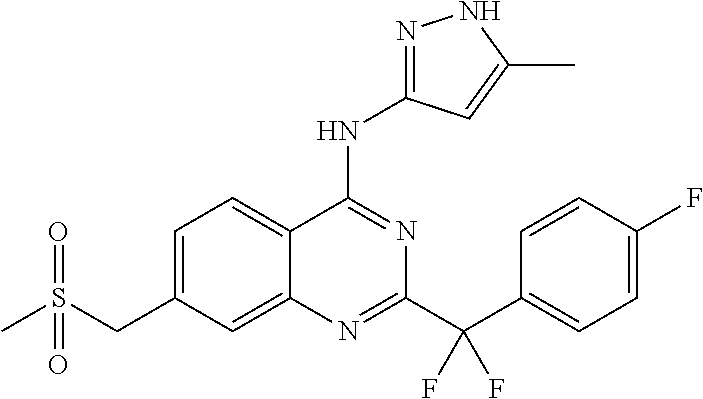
C1=C(CS(C)(=O)=O)C=C2C(=C1)C(NC1=NNC(C)=C1)=NC(C(C1=CC=C(F)C=C1)(F)F)=N2
